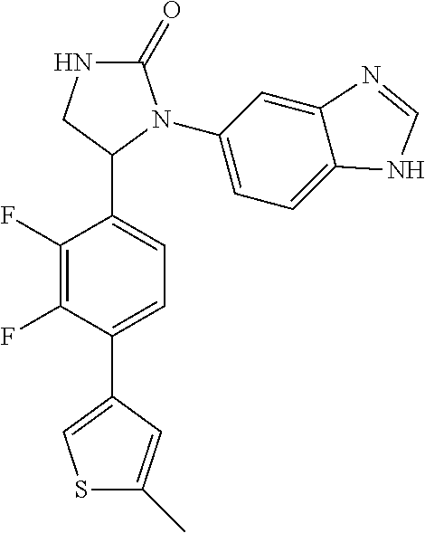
C1(=O)NCC(C2=CC=C(C3=CSC(C)=C3)C(F)=C2F)N1C1=CC=C2C(=C1)N=CN2
